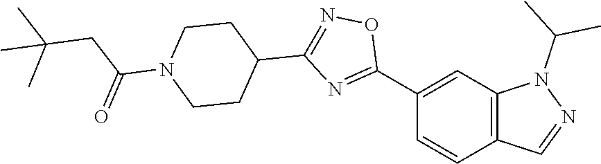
C12=C(C=CC(C3=NC(C4CCN(C(CC(C)(C)C)=O)CC4)=NO3)=C1)C=NN2C(C)C
